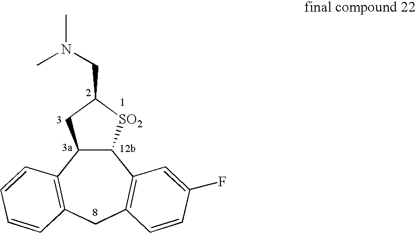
C12C([SO2]C(CN(C)C)C1)C1=C(CC3=C2C=CC=C3)C=CC(F)=C1
